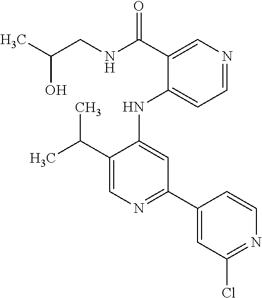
C(C1=CN=C(C2=CC(Cl)=NC=C2)C=C1NC1=CC=NC=C1C(=O)NCC(O)C)(C)C
